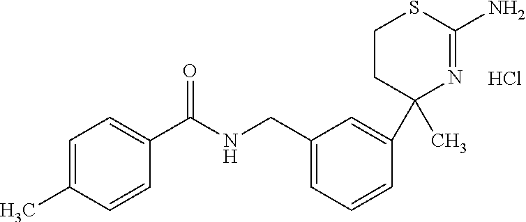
N(C(C1=CC=C(C)C=C1)=O)CC1=CC=CC(C2(C)N=C(N)SCC2)=C1.Cl
